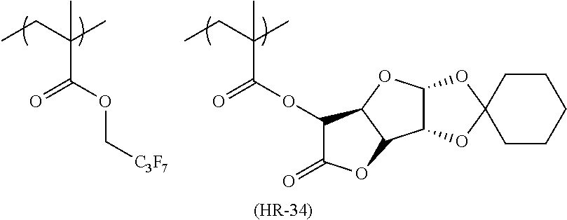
[(HR-34)].CCC(C)(C)C(OC[C3F7])=O.CCC(C)(C)C(=O)OC1C(=O)OC2C1OC1C2OC2(O1)CCCCC2
